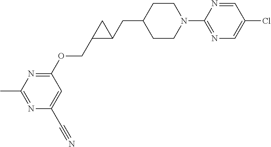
C1CN(C2=NC=C(Cl)C=N2)CCC1CC1C(COC2=NC(C)=NC(C#N)=C2)C1
